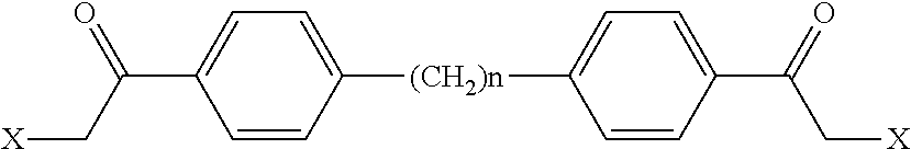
C1=CC([(CH2)n]C2=CC=C(C(=O)C[X])C=C2)=CC=C1C(C[X])=O
